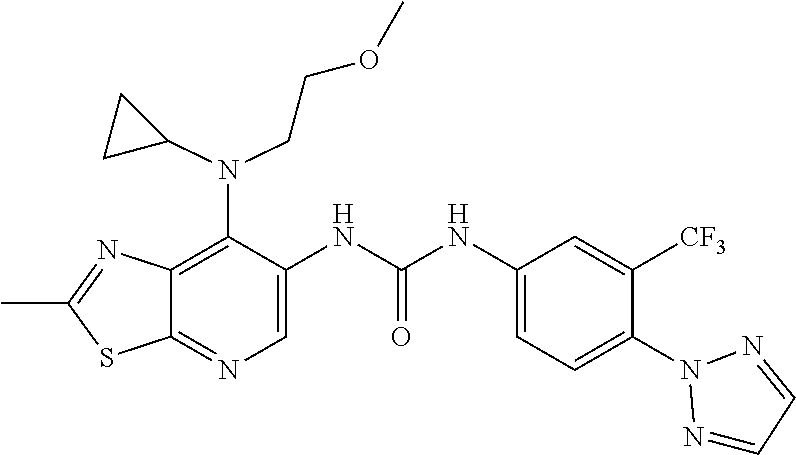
C1(C)=NC2=C(N(CCOC)C3CC3)C(NC(=O)NC3=CC=C(N4N=CC=N4)C([CF3])=C3)=CN=C2S1
